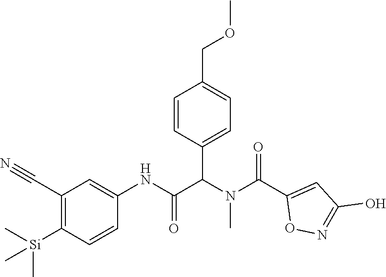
C1(C#N)=C([Si](C)(C)C)C=CC(NC(=O)C(N(C(C2=CC(O)=NO2)=O)C)C2=CC=C(COC)C=C2)=C1
